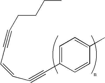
C1=C(C#CC=CC#CCCCC)C=CC(C)=C1
